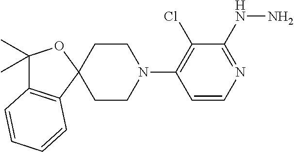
C12(CCN(C3=C(Cl)C(NN)=NC=C3)CC1)OC(C)(C)C1=C2C=CC=C1
